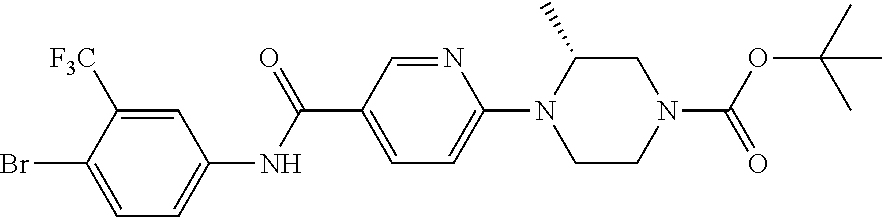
C1=C([F3C])C(Br)=CC=C1NC(C1=CC=C(N2CCN(C(=O)OC(C)(C)C)CC2C)N=C1)=O
